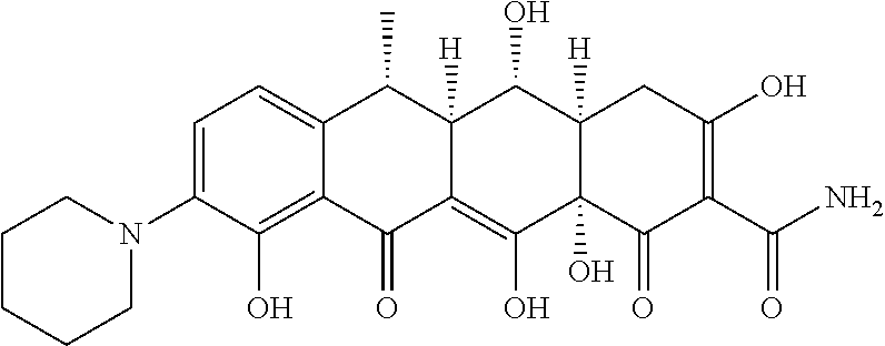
C1=C(N2CCCCC2)C(O)=C2C(=C1)C(C)C1([H])C(=C(O)C3(O)C([H])(C1O)CC(O)=C(C(N)=O)C3=O)C2=O
